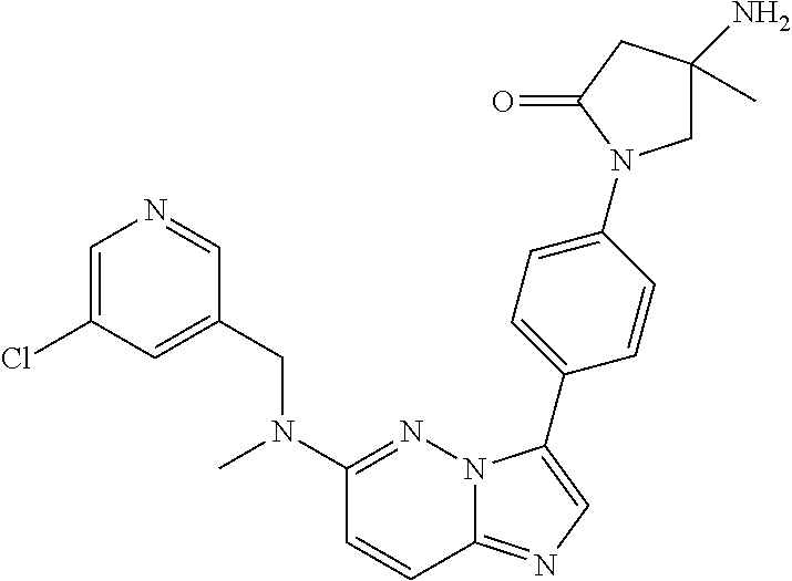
C1=C(Cl)C=C(CN(C2=NN3C(=NC=C3C3=CC=C(N4CC(N)(C)CC4=O)C=C3)C=C2)C)C=N1
